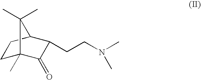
C1C2(C)C(=O)C(CCN(C)C)C(C1)C2(C)C
